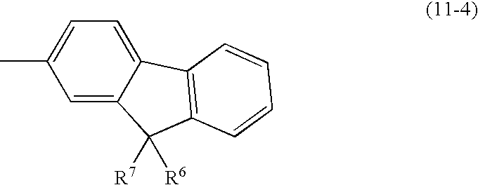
C1=C(C)C=C2C(=C1)C1=C(C2([R7])[R6])C=CC=C1
